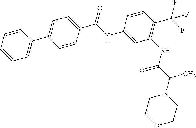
C1=CC=CC=C1C1=CC=C(C(NC2=CC(NC(C(N3CCOCC3)C)=O)=C(C(F)(F)F)C=C2)=O)C=C1
